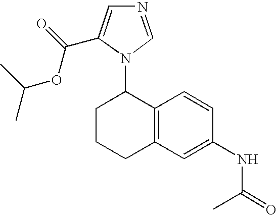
C12=C(C=C(NC(C)=O)C=C1)CCCC2N1C=NC=C1C(=O)OC(C)C
